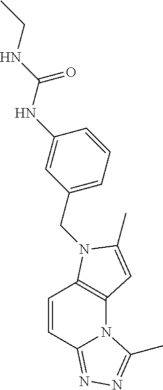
C1=CC2=NN=C(C)N2C2=C1N(CC1=CC=CC(NC(NCC)=O)=C1)C(C)=C2
